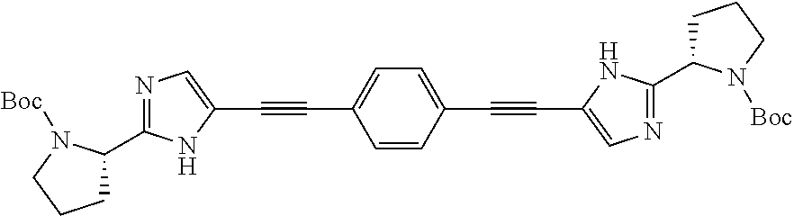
N1=C(C2CCCN2[Boc])NC(C#CC2=CC=C(C#CC3=CN=C(C4CCCN4[Boc])N3)C=C2)=C1
